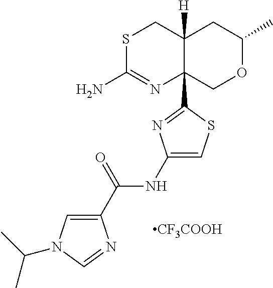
S1C(N)=NC2(C3=NC(NC(C4=CN(C(C)C)C=N4)=O)=CS3)C([H])(C1)CC(C)OC2.[CF3COOH]
